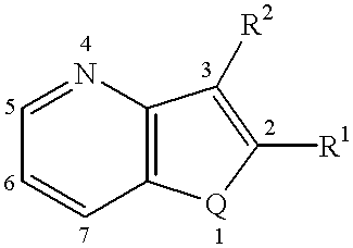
C1=NC2=C(C=C1)[Q]C([R1])=C2[R2]
